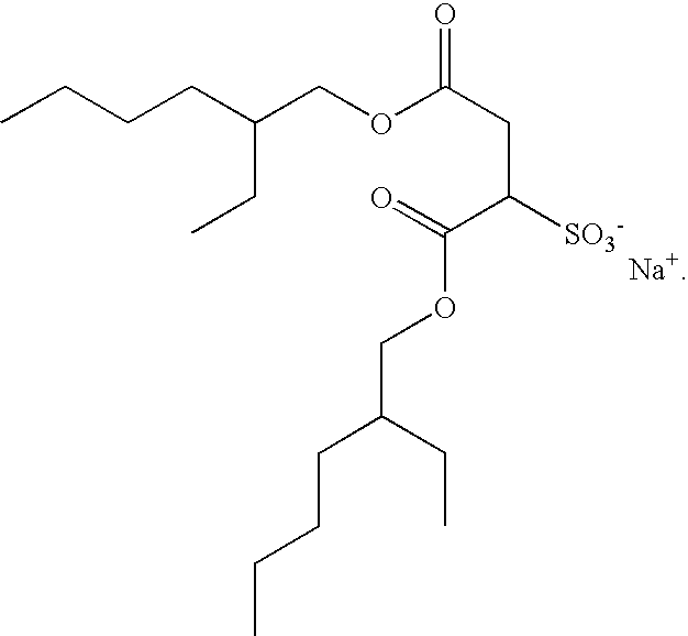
CCCCC(COC(CC([SO3-])C(=O)OCC(CCCC)CC)=O)CC.[Na+]
